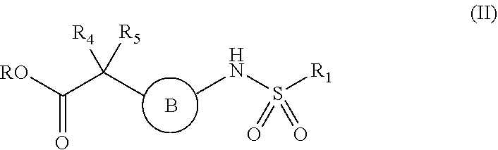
B.CNS([R1])(=O)=O.CC(C([RO])=O)([R4])[R5]
